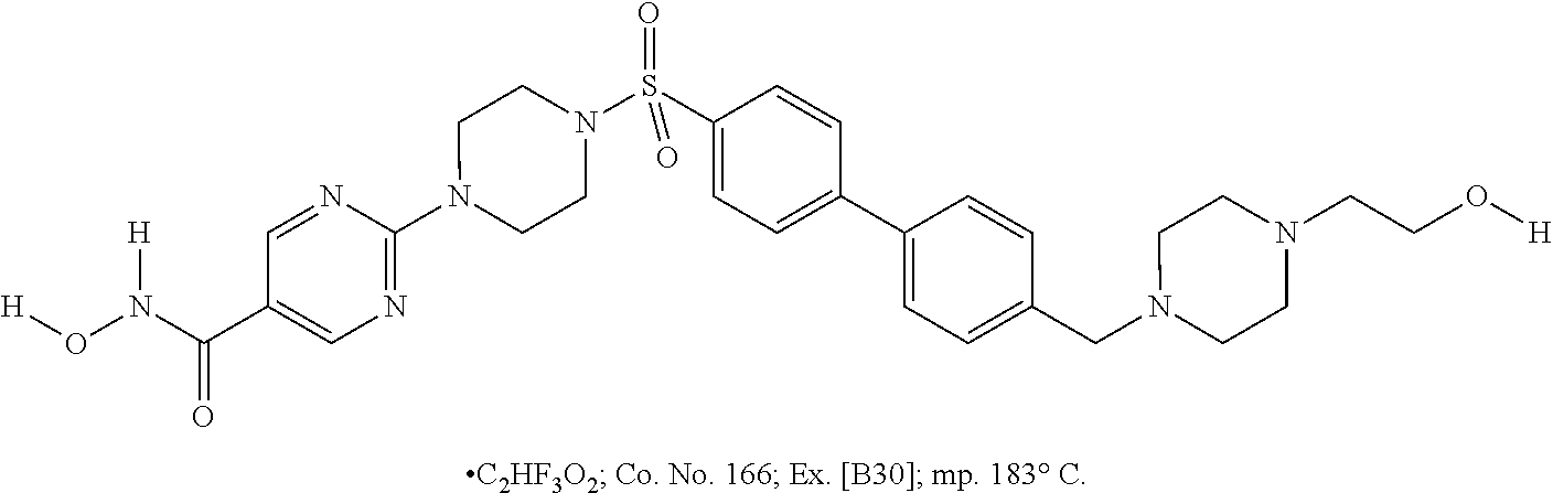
N1(C2=NC=C(C(N(O[H])[H])=O)C=N2)CCN(S(C2=CC=C(C3=CC=C(CN4CCN(CCO[H])CC4)C=C3)C=C2)(=O)=O)CC1
